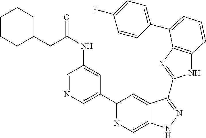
C1(C2=NC=C3C(=C2)C(C2=NC4=C(N2)C=CC=C4C2=CC=C(F)C=C2)=NN3)=CN=CC(NC(=O)CC2CCCCC2)=C1
